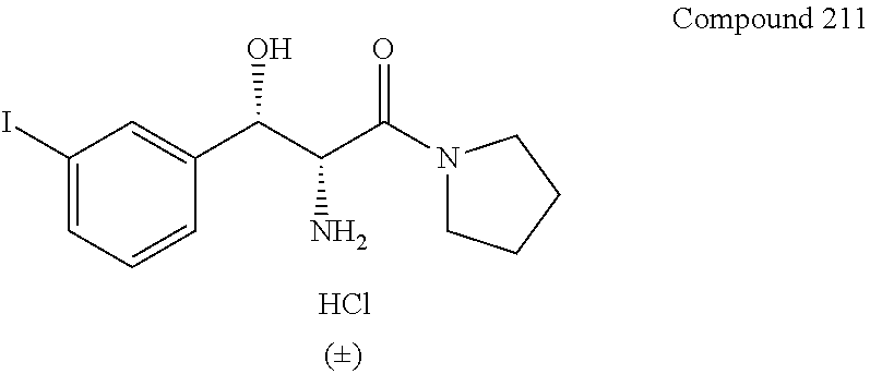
Cl.C1=CC=C(I)C=C1C(C(C(N1CCCC1)=O)N)O
